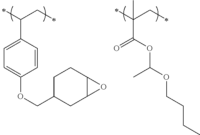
C(C1=CC=C(OCC2CC3C(CC2)O3)C=C1)(CC)C.C(C(OC(C)OCCCC)=O)(CC)(C)C
